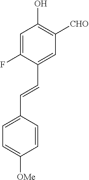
C1(F)=CC(O)=C([CHO])C=C1C=CC1=CC=C([OMe])C=C1
